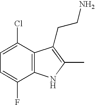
C1=C(Cl)C2=C(C(F)=C1)NC(C)=C2CCN
